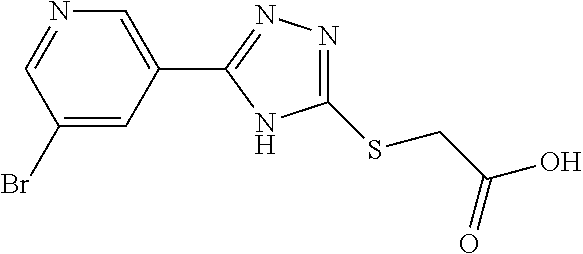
C1(C2=NN=C(SCC(O)=O)N2)=CN=CC(Br)=C1
